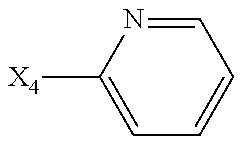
C1=C([X4])N=CC=C1
